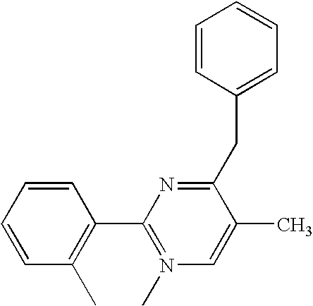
C1=CC=CC(C)=C1C1=N(C)C=C(C)C(CC2=CC=CC=C2)=N1
